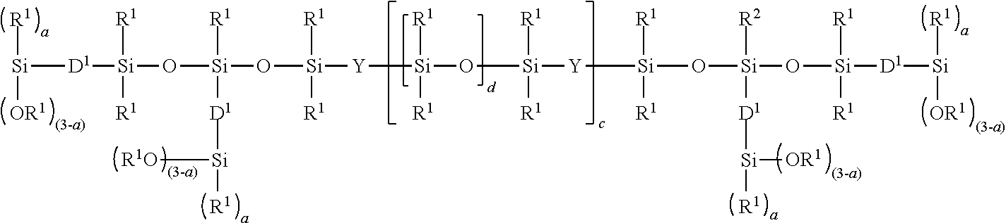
[Si]([D1][Si]([R1])([R1])O[Si]([R1])([D1][Si]([R1O])[R1])O[Si]([Y][Si]([R1])([R1])O[Si]([R1])([R1])[Y][Si]([R1])([R1])O[Si]([R2])([D1][Si]([R1])[OR1])O[Si]([R1])([R1])[D1][Si]([R1])[OR1])([R1])[R1])([OR1])[R1]
